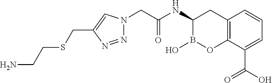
C12=C(C(C(O)=O)=CC=C1)OB(O)C(NC(CN1N=NC(CSCCN)=C1)=O)C2
